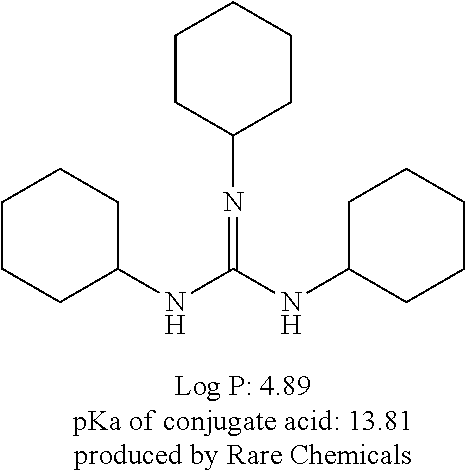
C1CCC(NC(NC2CCCCC2)=NC2CCCCC2)CC1
